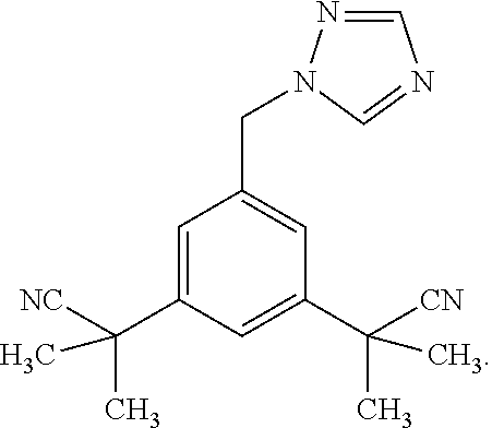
C1=C(C(C)([NC])C)C=C(C(C)([CN])C)C=C1CN1N=CN=C1
